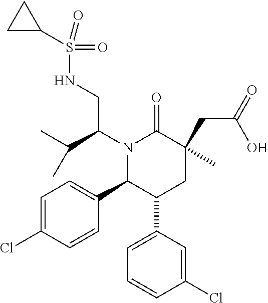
C1=C(Cl)C=CC(C2C(C3=CC=CC(Cl)=C3)CC(CC(=O)O)(C)C(=O)N2C(CNS(=O)(=O)C2CC2)C(C)C)=C1
